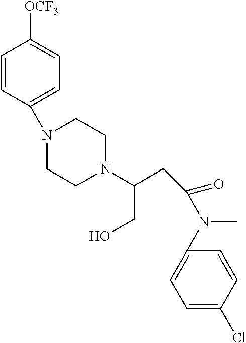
C(CO)(N1CCN(C2=CC=C([OCF3])C=C2)CC1)CC(=O)N(C)C1=CC=C(Cl)C=C1
